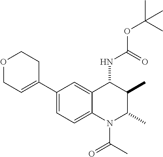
C1(C2=CCOCC2)=CC=C2C(=C1)C(NC(=O)OC(C)(C)C)C(C)C(C)N2C(=O)C
